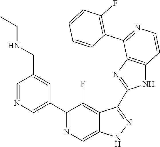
C1=NC=C(C2=NC=C3C(=C2F)C(C2=NC4=C(N2)C=CN=C4C2=C(F)C=CC=C2)=NN3)C=C1CNCC
